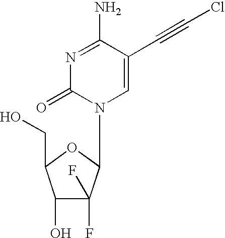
C1=C(C#CCl)C(N)=NC(=O)N1C1C(F)(F)C(O)C(CO)O1
